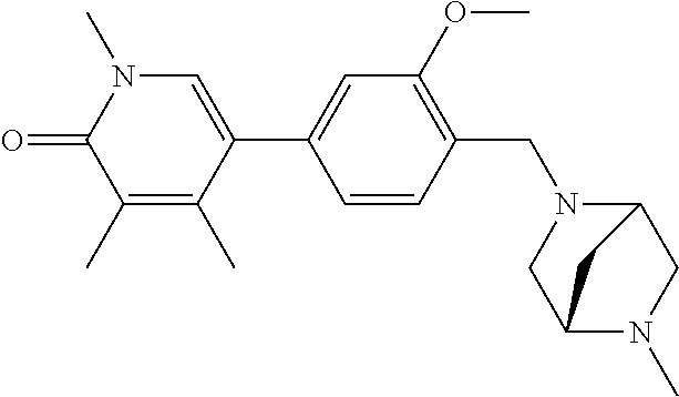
C1=CC(CN2C3CN(C)C(C2)C3)=C(OC)C=C1C1=CN(C)C(=O)C(C)=C1C
